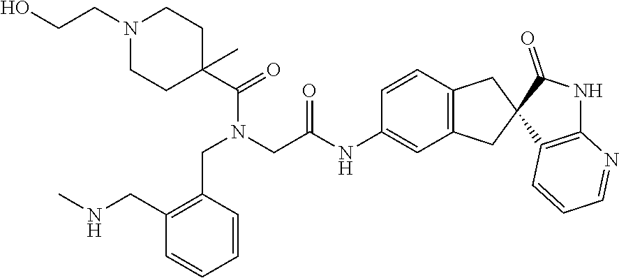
C(CN1CCC(C(=O)N(CC2=C(CNC)C=CC=C2)CC(=O)NC2=CC3=C(C=C2)CC2(C3)C3=C(NC2=O)N=CC=C3)(C)CC1)O
